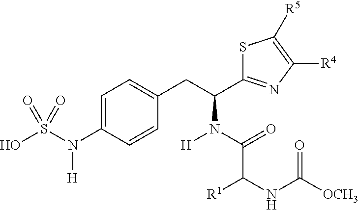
C1=C(N(S(O)(=O)=O)[H])C=CC(CC(C2=NC([R4])=C([R5])S2)N(C(C(NC([OCH3])=O)[R1])=O)[H])=C1
